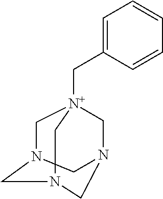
C1N2CN(C[N+]1(C)CC1=CC=CC=C1)CNC2
